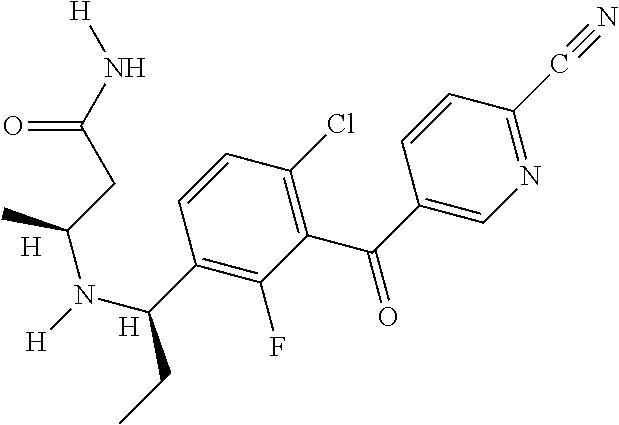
N1=C(C#N)C=CC(C(=O)C2=C(Cl)C=CC(C(N([H])C(CC(N[H])=O)C)CC)=C2F)=C1.[H].[H]
